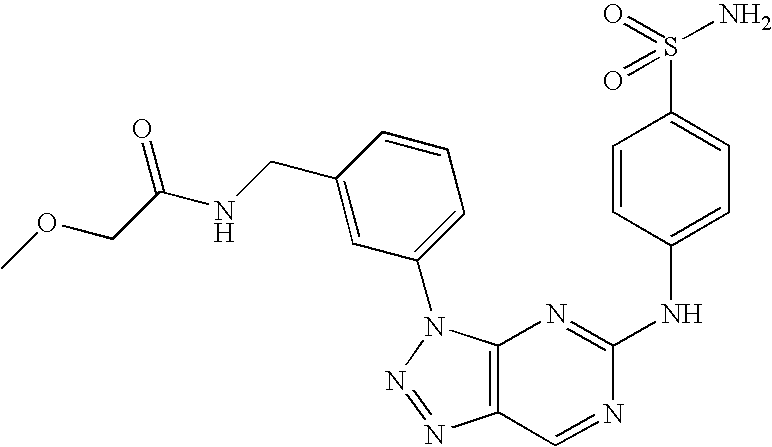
C12=C(N(C3=CC=CC(CNC(=O)COC)=C3)N=N1)N=C(NC1=CC=C(S(=O)(N)=O)C=C1)N=C2
